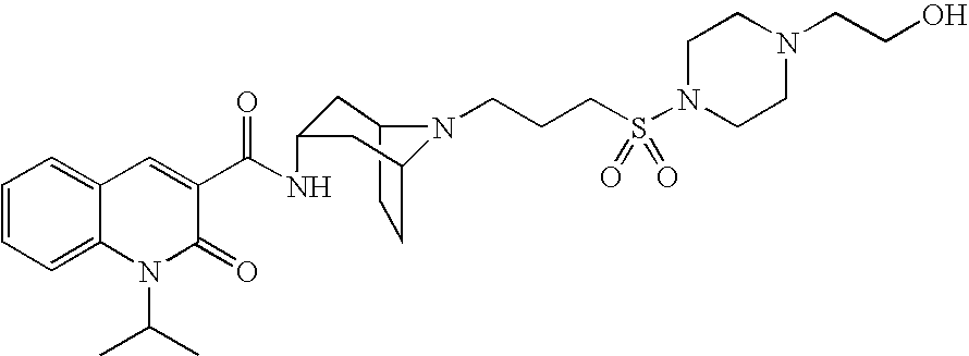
C12CCC(CC(NC(C3=CC4=CC=CC=C4N(C(C)C)C3=O)=O)C1)N2CCCS(N1CCN(CCO)CC1)(=O)=O
